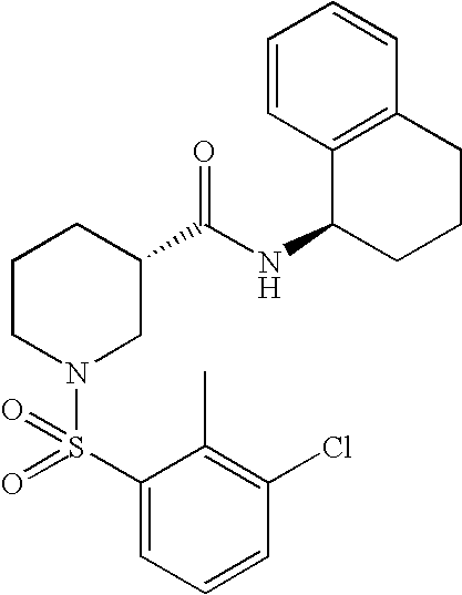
C1(Cl)=C(C)C(S(=O)(N2CC(C(NC3CCCC4=C3C=CC=C4)=O)CCC2)=O)=CC=C1
